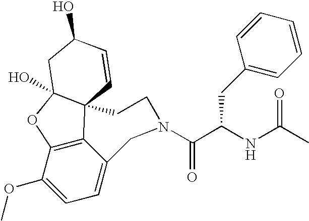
C1(OC)=CC=C2C3=C1OC1(O)C3(C=CC(O)C1)CCN(C(C(NC(C)=O)CC1=CC=CC=C1)=O)C2
